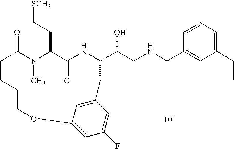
C1=CC=C(CC)C=C1CNCC(O)C1NC(=O)C(CC[SCH3])N(C)C(=O)CCCCOC2=CC(F)=CC(=C2)C1
